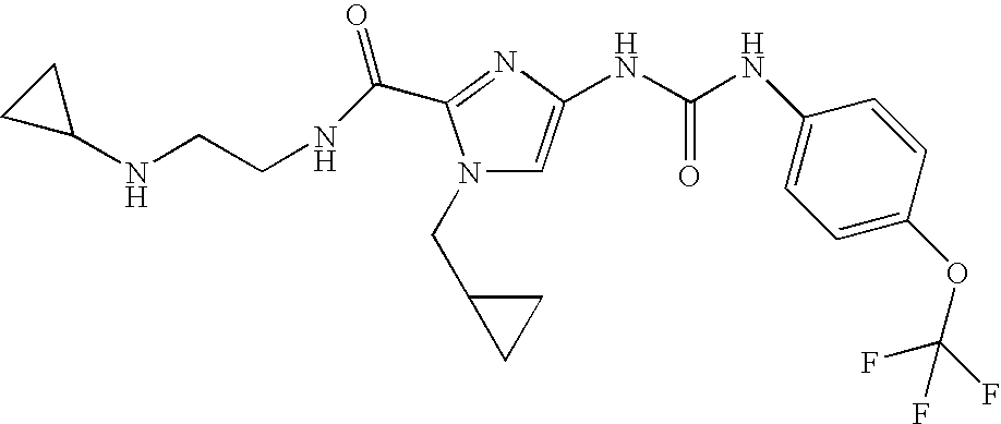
C1(NCCNC(=O)C2=NC(NC(NC3=CC=C(OC(F)(F)F)C=C3)=O)=CN2CC2CC2)CC1
